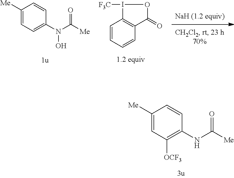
C1=CC=CC2=C1I([F3C])OC2=O.C1=C(N(C([Me])=O)O)C=CC([Me])=C1.C1([OCF3])=C(NC([Me])=O)C=CC([Me])=C1
